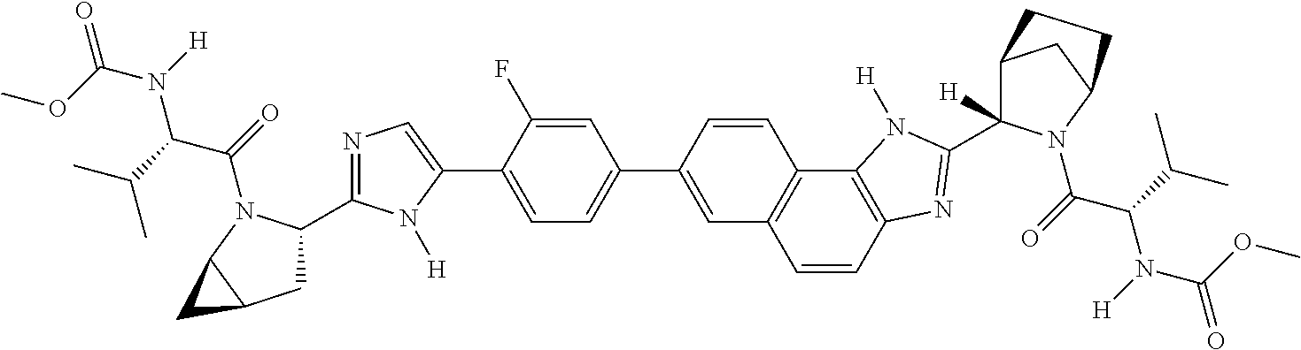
C1=CC2=C(C3=C1C=C(C1=CC=C(C4=CN=C(C5CC6C(N5C(=O)C(C(C)C)N([H])C(OC)=O)C6)N4[H])C(F)=C1)C=C3)N([H])C(C1([H])C3CC(N1C(=O)C(C(C)C)N([H])C(OC)=O)CC3)=N2
